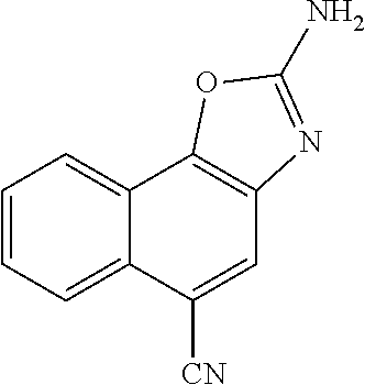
C12=CC=CC=C1C([CN])=CC1=C2OC(N)=N1
